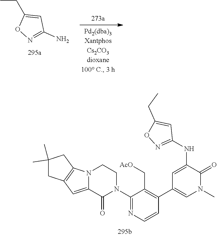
C1(CC)=CC(N)=NO1.C1(N2CCN3C(=CC4=C3CC(C)(C)C4)C2=O)=NC=CC(C2=CN(C)C(=O)C(NC3=NOC(CC)=C3)=C2)=C1C[AcO]
